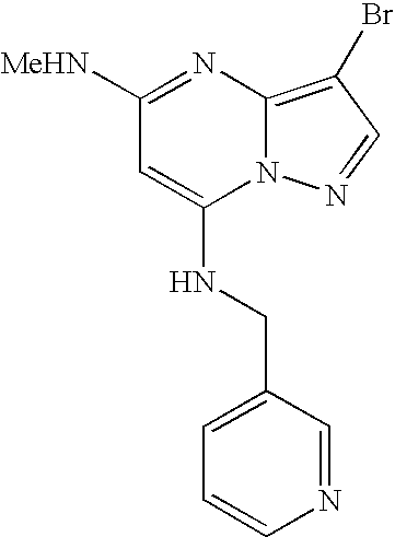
C1=C(NCC2=CC=CN=C2)N2C(=C(Br)C=N2)N=C1[MeHN]
